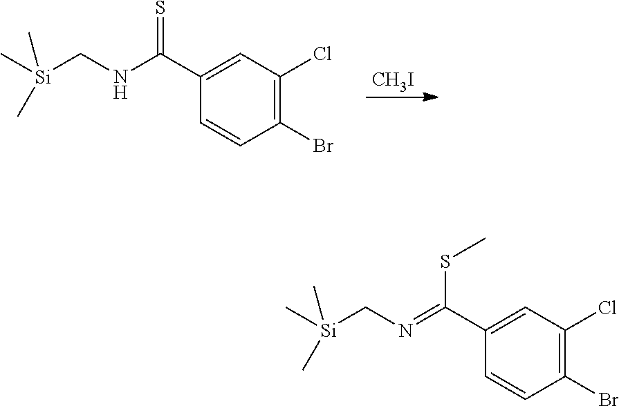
C1(C(NC[Si](C)(C)C)=S)=CC(Cl)=C(Br)C=C1.[CH3I].C1(C(=NC[Si](C)(C)C)SC)=CC(Cl)=C(Br)C=C1
